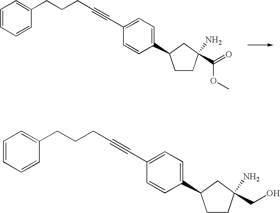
C1=CC=CC(CCCC#CC2=CC=C(C3CCC(C(=O)OC)(N)C3)C=C2)=C1.C1=CC=CC(CCCC#CC2=CC=C(C3CCC(CO)(N)C3)C=C2)=C1
